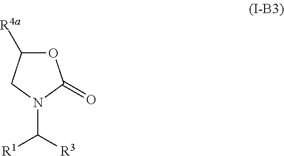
C1([R4a])OC(=O)N(C([R1])[R3])C1
